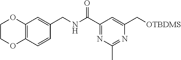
C12=C(C=CC(CNC(C3=NC(C)=NC(C[OTBDMS])=C3)=O)=C1)OCCO2
